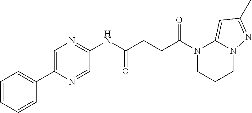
C1(NC(CCC(N2CCCN3C2=CC(C)=N3)=O)=O)=NC=C(C2=CC=CC=C2)N=C1
